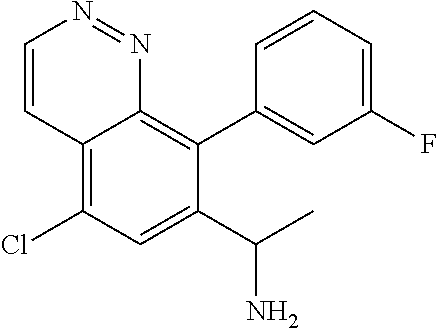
C1=CC2=C(Cl)C=C(C(C)N)C(C3=CC(F)=CC=C3)=C2N=N1
